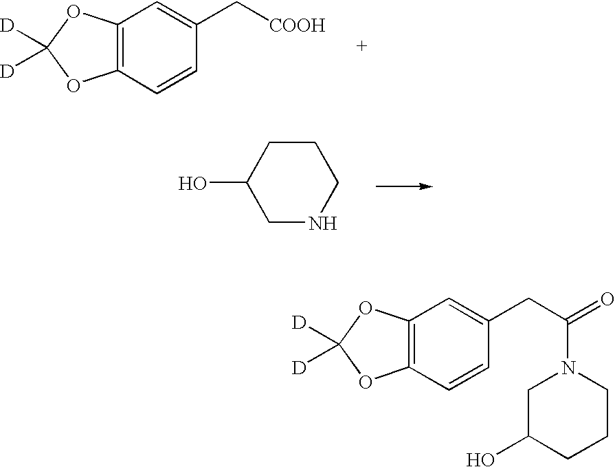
C12=C(C=CC(C[COOH])=C1)OC([D])([D])O2.C1NCCCC1O.C12=C(C=CC(CC(=O)N3CC(O)CCC3)=C1)OC([D])([D])O2
